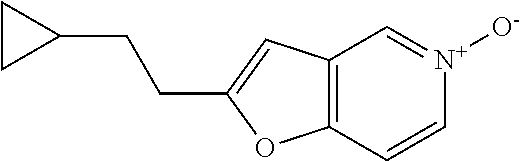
C12=C(C=C[N+]([O-])=C1)OC(CCC1CC1)=C2
